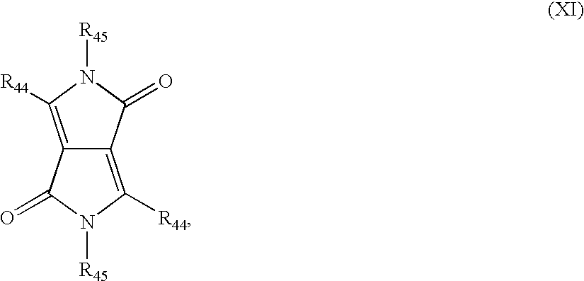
C12=C([R44])N([R45])C(=O)C1=C([R44])N([R45])C2=O
